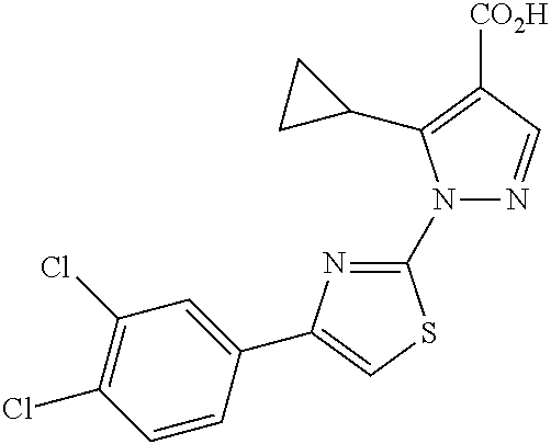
C1(N2N=CC([CO2H])=C2C2CC2)=NC(C2=CC(Cl)=C(Cl)C=C2)=CS1
